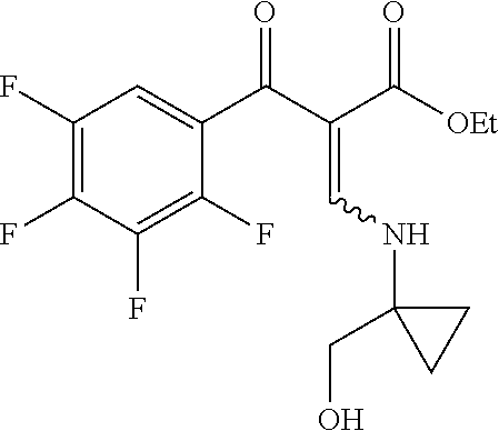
C1(C(C(=CNC2(CO)CC2)C([OEt])=O)=O)=CC(F)=C(F)C(F)=C1F
